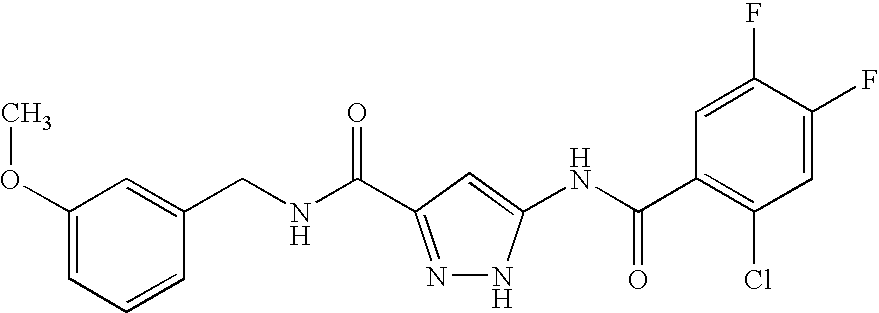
C(NC(=O)C1=NNC(NC(C2=C(Cl)C=C(F)C(F)=C2)=O)=C1)C1=CC(OC)=CC=C1
